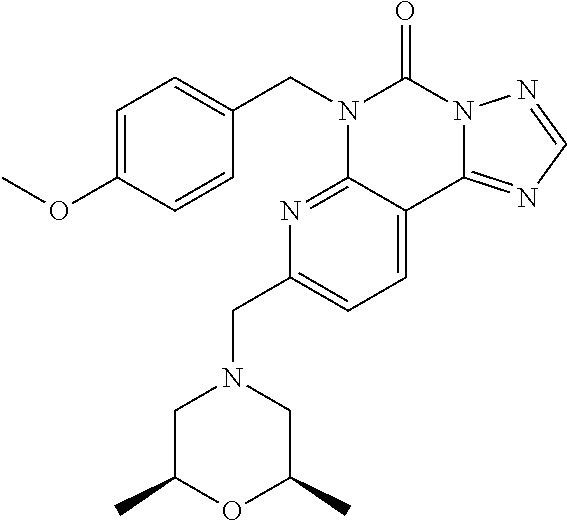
C1=C(OC)C=CC(CN2C3=NC(CN4CC(C)OC(C)C4)=CC=C3C3=NC=NN3C2=O)=C1
